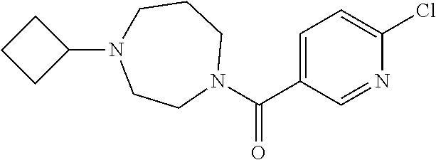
C1=C(C(N2CCCN(C3CCC3)CC2)=O)C=NC(Cl)=C1
